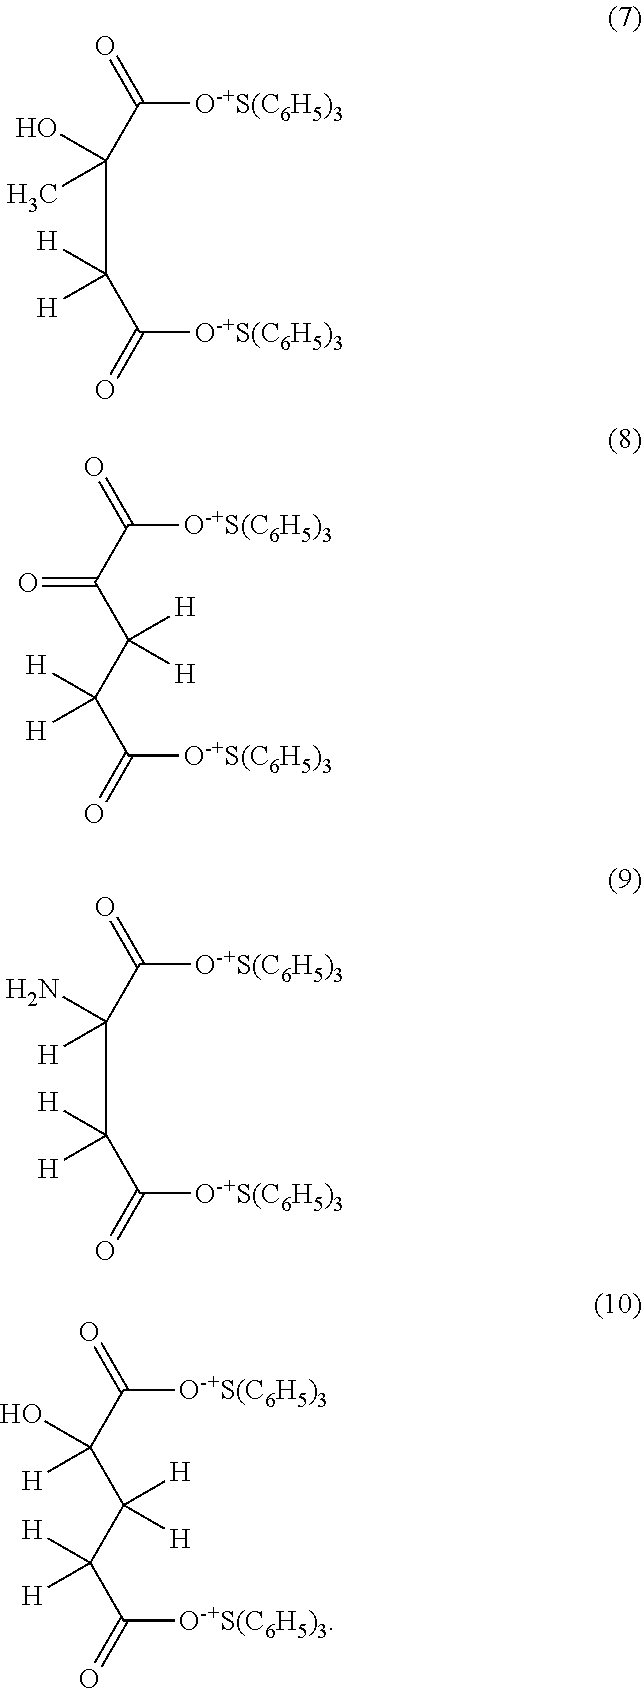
C(C(C(=O)[O-+S(C6H5)3])(O)C)(C(=O)[O-+S(C6H5)3])([H])[H].C(C(=O)[O-+S(C6H5)3])([H])([H])C(C(C(=O)[O-+S(C6H5)3])=O)([H])[H].C(C(C(=O)[O-+S(C6H5)3])(N)[H])(C(=O)[O-+S(C6H5)3])([H])[H].C(C(=O)[O-+S(C6H5)3])([H])([H])C(C(C(=O)[O-+S(C6H5)3])(O)[H])([H])[H]
